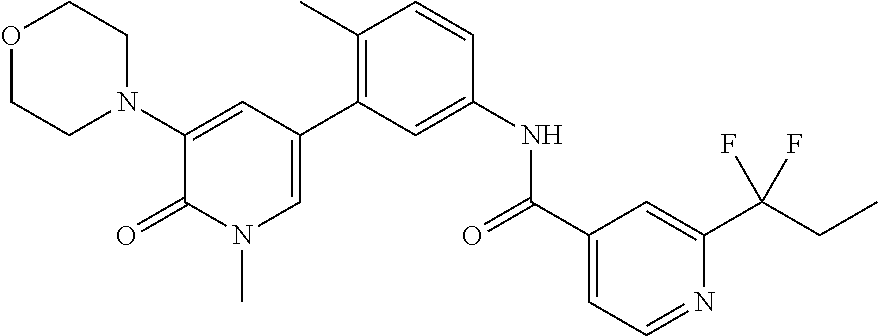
O1CCN(C2=CC(C3=C(C)C=CC(NC(C4=CC=NC(C(CC)(F)F)=C4)=O)=C3)=CN(C)C2=O)CC1
